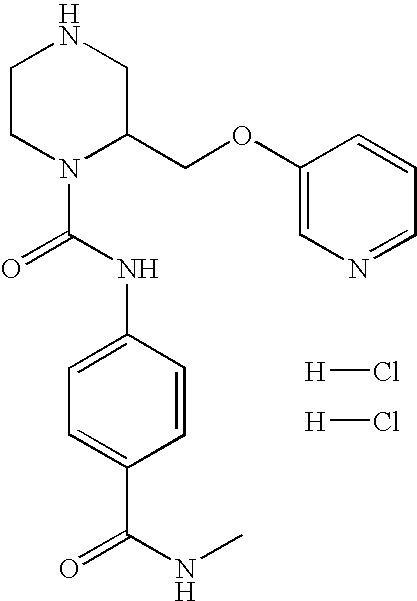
C1CN(C(=O)NC2=CC=C(C(=O)NC)C=C2)C(COC2=CN=CC=C2)CN1.[H]Cl.[H]Cl
